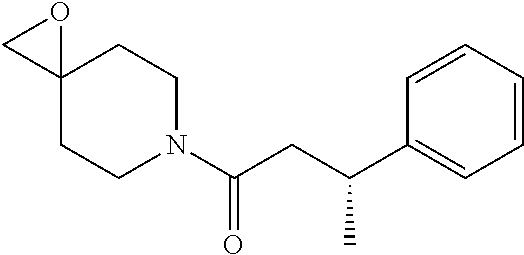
C1C2(CCN(C(=O)CC(C3=CC=CC=C3)C)CC2)O1
